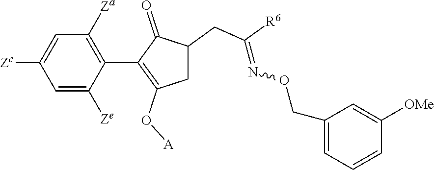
C1=C([Ze])C(C2=C(O[A])CC(CC([R6])=NOCC3=CC=CC([OMe])=C3)C2=O)=C([Za])C=C1[Zc]
